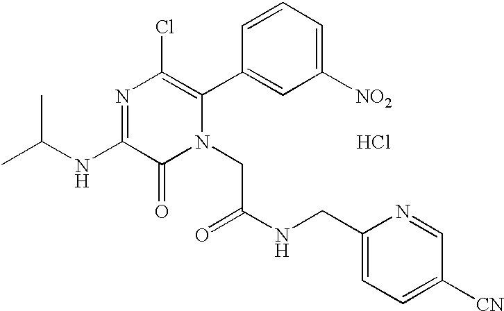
Cl.C(NC1=NC(Cl)=C(C2=CC([NO2])=CC=C2)N(CC(=O)NCC2=CC=C([CN])C=N2)C1=O)(C)C
